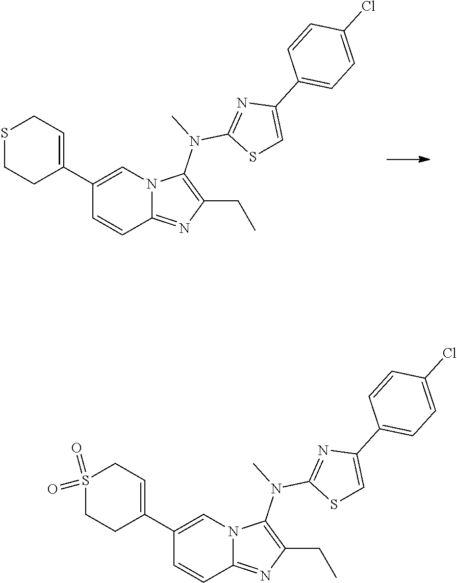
S1CCC(C2=CN3C(=NC(CC)=C3N(C3=NC(C4=CC=C(Cl)C=C4)=CS3)C)C=C2)=CC1.S1(=O)(=O)CCC(C2=CN3C(=NC(CC)=C3N(C3=NC(C4=CC=C(Cl)C=C4)=CS3)C)C=C2)=CC1
